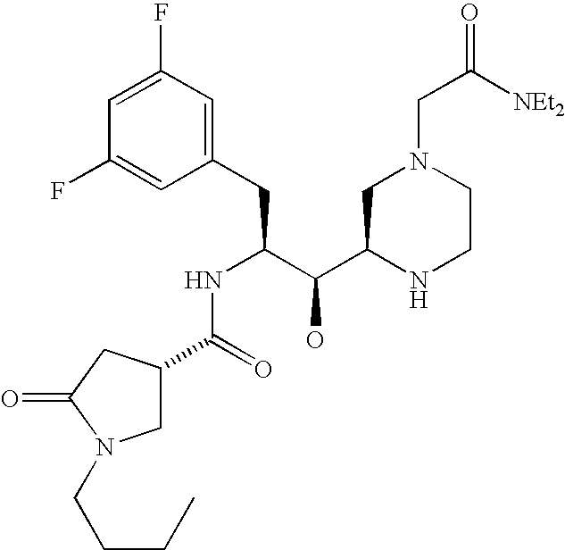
C1(F)=CC(F)=CC(CC(C(C2NCCN(CC([NEt2])=O)C2)O)NC(C2CN(CCCC)C(=O)C2)=O)=C1
